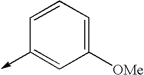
C1([OMe])=CC=CC(->C)=C1
